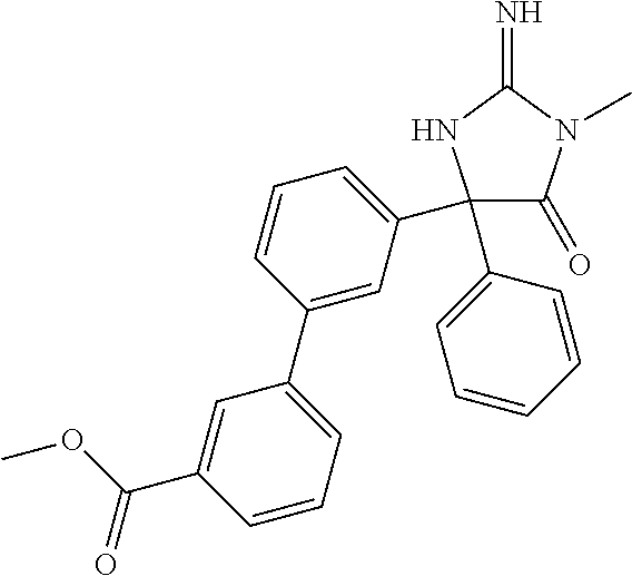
C1(=O)C(C2=CC=CC(C3=CC=CC(C(OC)=O)=C3)=C2)(C2=CC=CC=C2)NC(=N)N1C
